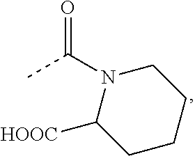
C(C)(=O)N1C([HOOC])CCCC1
